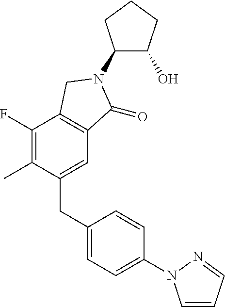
C1(N2C(=O)C3=C(C(F)=C(C)C(CC4=CC=C(N5C=CC=N5)C=C4)=C3)C2)C(O)CCC1
